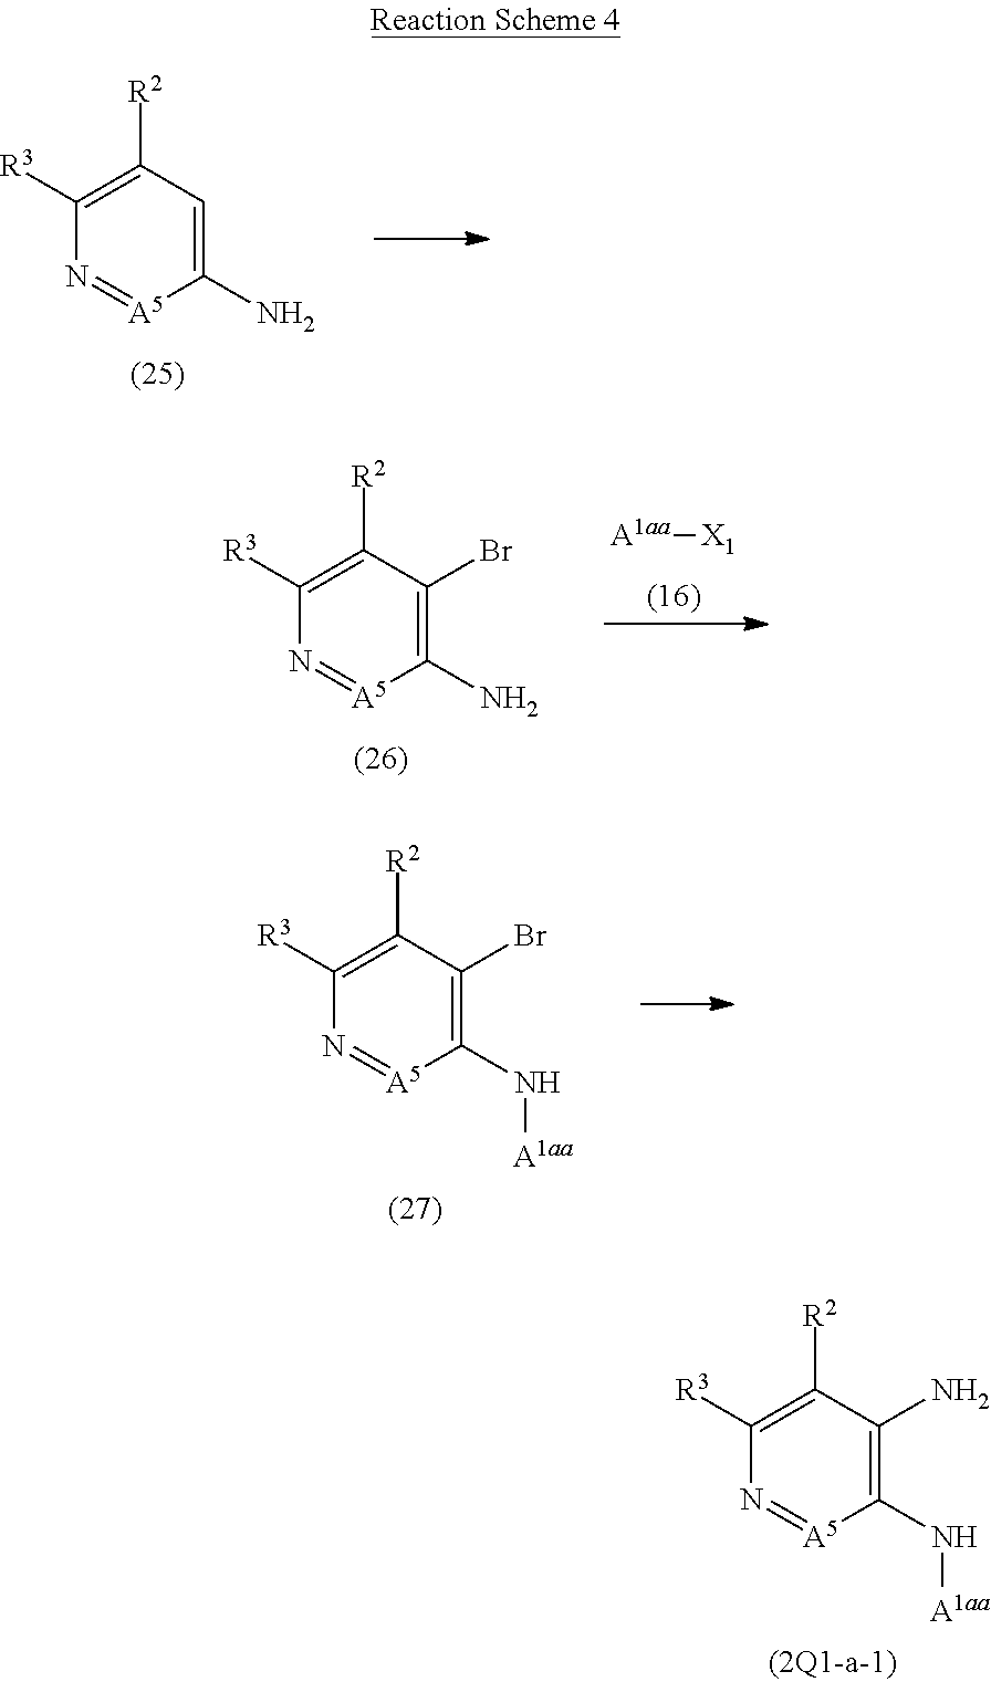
C1([R3])=C([R2])C=C(N)[A5]=N1.C1([R3])=C([R2])C(Br)=C(N[A1aa])[A5]=N1.C1([R3])=C([R2])C(N)=C(N[A1aa])[A5]=N1.[A1aa][X1].C1([R3])=C([R2])C(Br)=C(N)[A5]=N1
